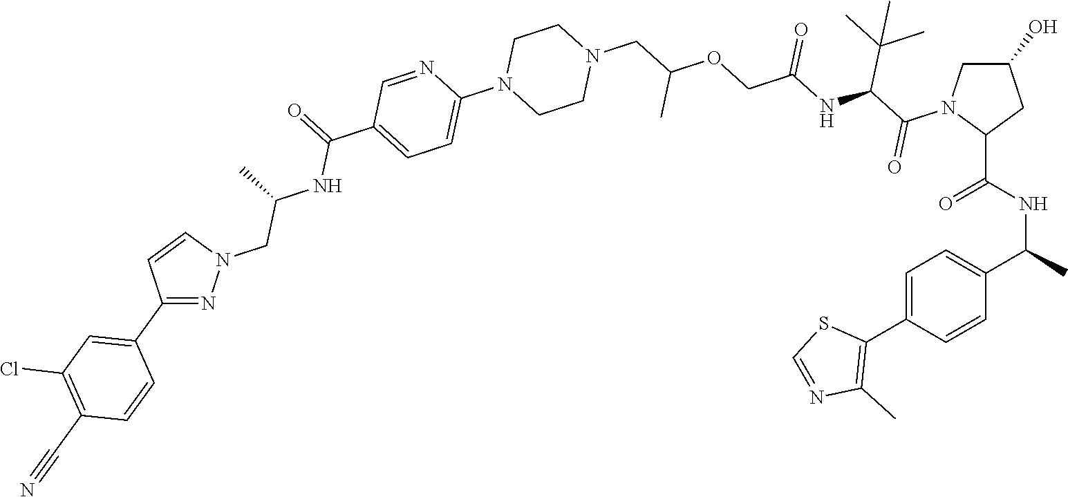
C(C(OCC(NC(C(N1C(C(=O)NC(C)C2=CC=C(C3=C(C)N=CS3)C=C2)CC(O)C1)=O)C(C)(C)C)=O)C)N1CCN(C2=CC=C(C(NC(CN3N=C(C4=CC(Cl)=C(C#N)C=C4)C=C3)C)=O)C=N2)CC1
